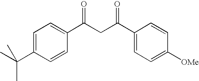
C1=C(C(C)(C)C)C=CC(C(=O)CC(C2=CC=C([OMe])C=C2)=O)=C1
